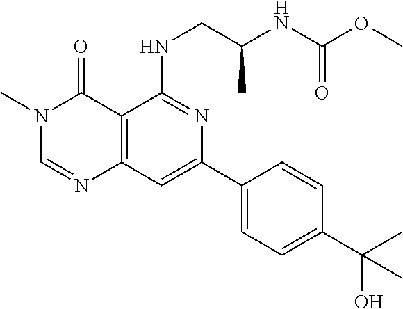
C12=C(C=C(C3=CC=C(C(C)(O)C)C=C3)N=C1NCC(NC(OC)=O)C)N=CN(C)C2=O
